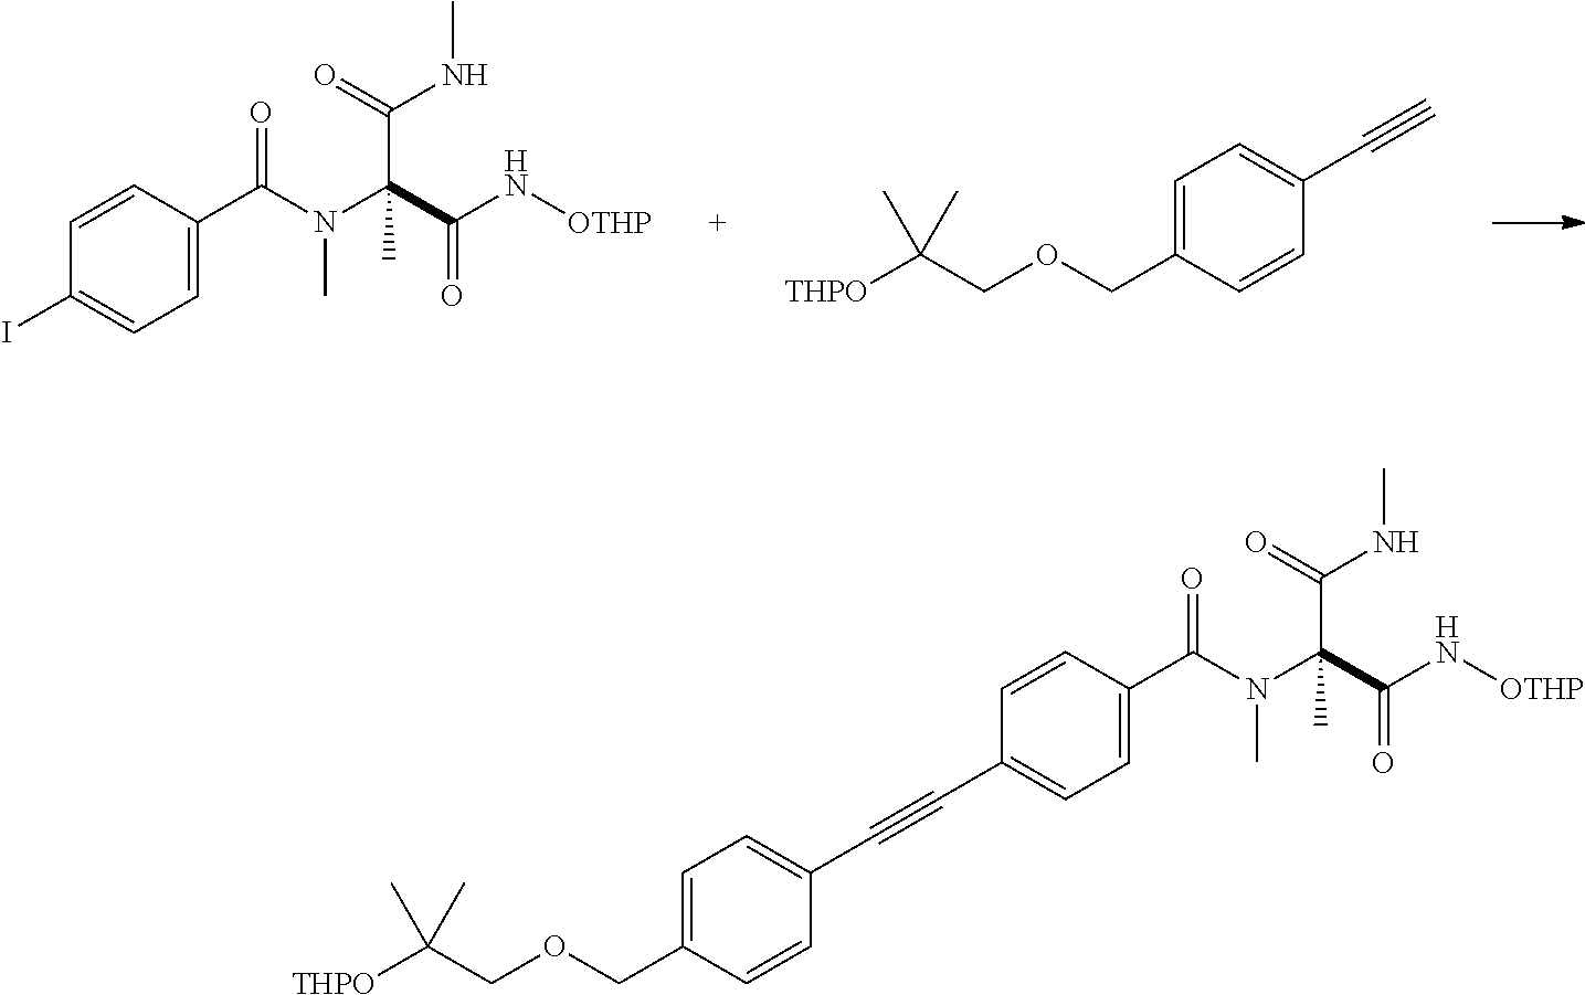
C1=CC(C(N(C(C(N[OTHP])=O)(C(NC)=O)C)C)=O)=CC=C1I.C1=C(COCC([THPO])(C)C)C=CC(C#C)=C1.C1=C(COCC([THPO])(C)C)C=CC(C#CC2=CC=C(C(N(C(C(N[OTHP])=O)(C(NC)=O)C)C)=O)C=C2)=C1
